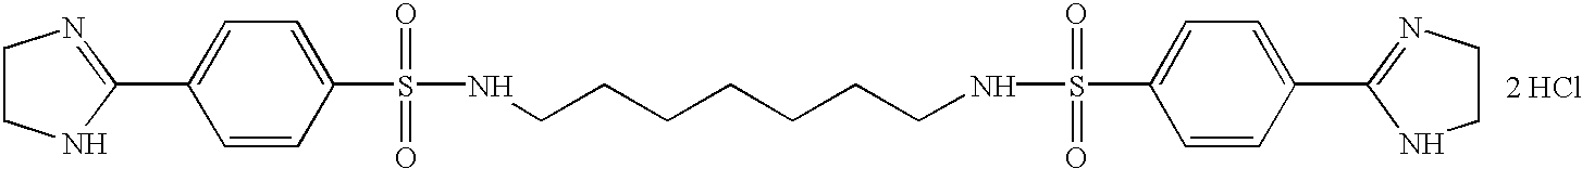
[2 HCl].C1=CC(S(=O)(=O)NCCCCCCCNS(=O)(=O)C2=CC=C(C3=NCCN3)C=C2)=CC=C1C1=NCCN1
